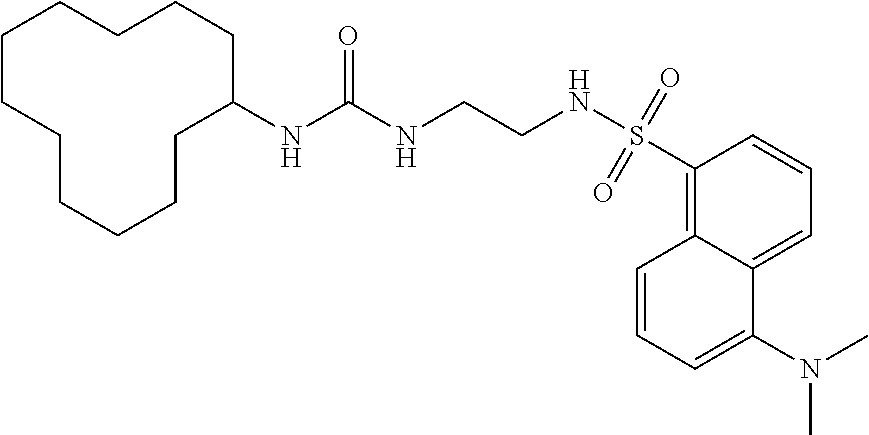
C12=CC=CC(S(NCCNC(NC3CCCCCCCCCCC3)=O)(=O)=O)=C1C=CC=C2N(C)C
